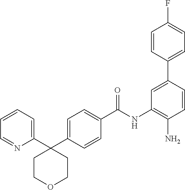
C1(C2=CC=CC=N2)(C2=CC=C(C(NC3=C(N)C=CC(C4=CC=C(F)C=C4)=C3)=O)C=C2)CCOCC1
